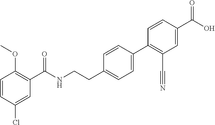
C1=CC(Cl)=CC(C(NCCC2=CC=C(C3=C(C#N)C=C(C(O)=O)C=C3)C=C2)=O)=C1OC
